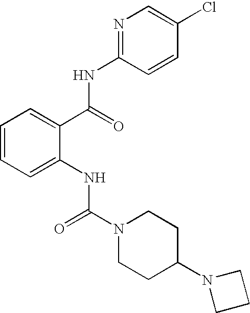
C1=C(Cl)C=CC(NC(C2=CC=CC=C2NC(N2CCC(N3CCC3)CC2)=O)=O)=N1
